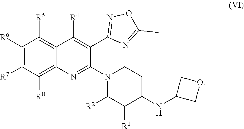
C1([R6])=C([R7])C([R8])=C2C(=C1[R5])C([R4])=C(C1=NOC(C)=N1)C(N1C([R2])C([R1])C(NC3COC3)CC1)=N2
